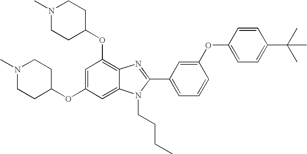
C1=C(OC2CCN(C)CC2)C=C2C(=C1OC1CCN(C)CC1)N=C(C1=CC=CC(OC3=CC=C(C(C)(C)C)C=C3)=C1)N2CCCC
